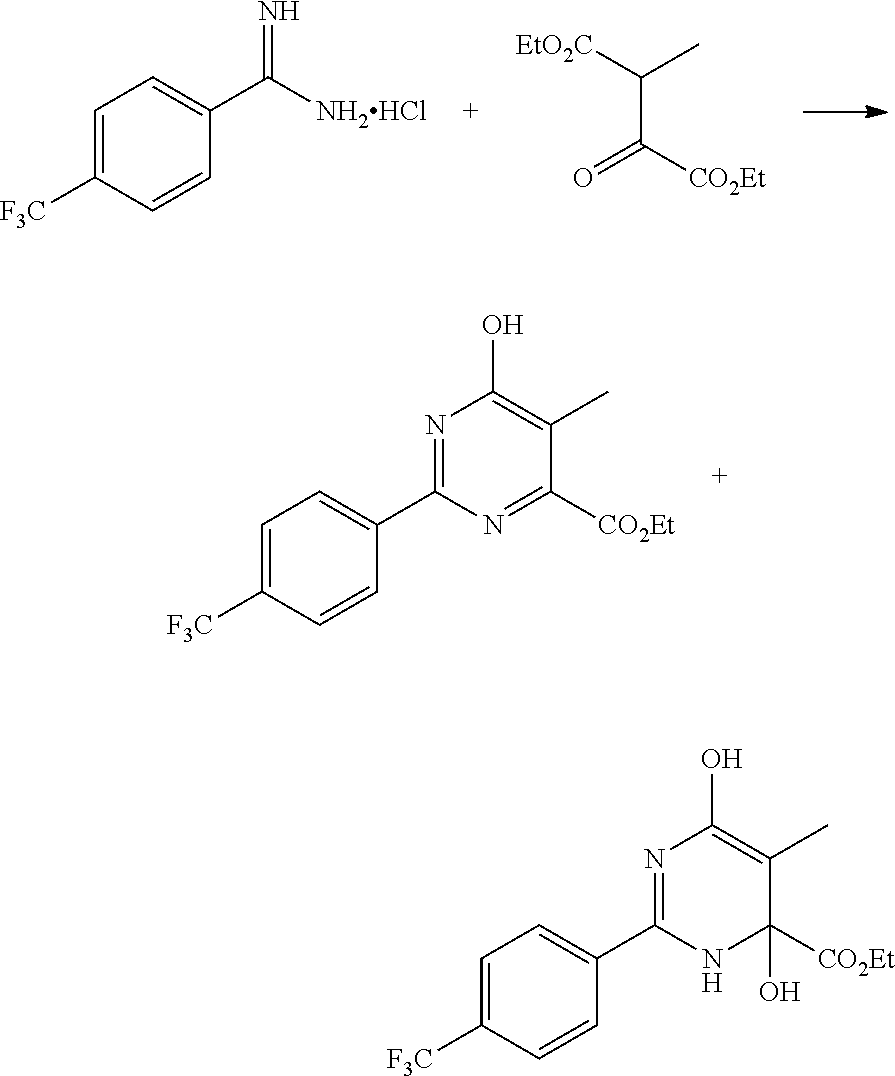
C1=C([F3C])C=CC(C([NH2HCl])=N)=C1.[EtO2C]C(C)C([CO2Et])=O.C1=C([F3C])C=CC(C2=NC(O)=C(C)C([CO2Et])=N2)=C1.C1=C([F3C])C=CC(C2=NC(O)=C(C)C([CO2Et])(O)N2)=C1
